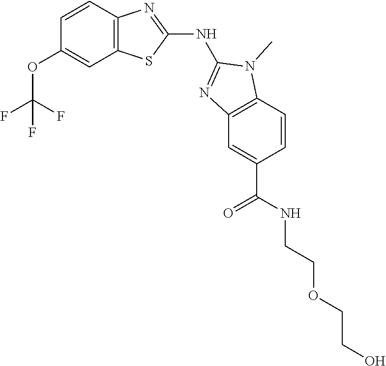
C1=CC2=C(C=C1OC(F)(F)F)SC(NC1=NC3=C(C=CC(C(NCCOCCO)=O)=C3)N1C)=N2
